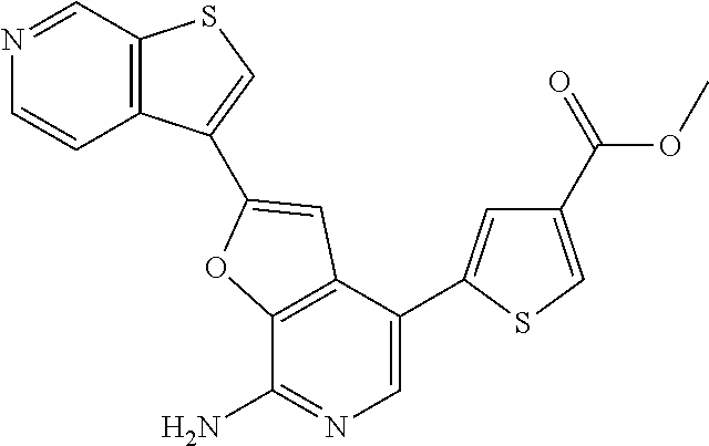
N1=CC2=C(C=C1)C(C1=CC3=C(C(N)=NC=C3C3=CC(C(OC)=O)=CS3)O1)=CS2
